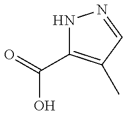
N1C(C(O)=O)=C(C)C=N1
